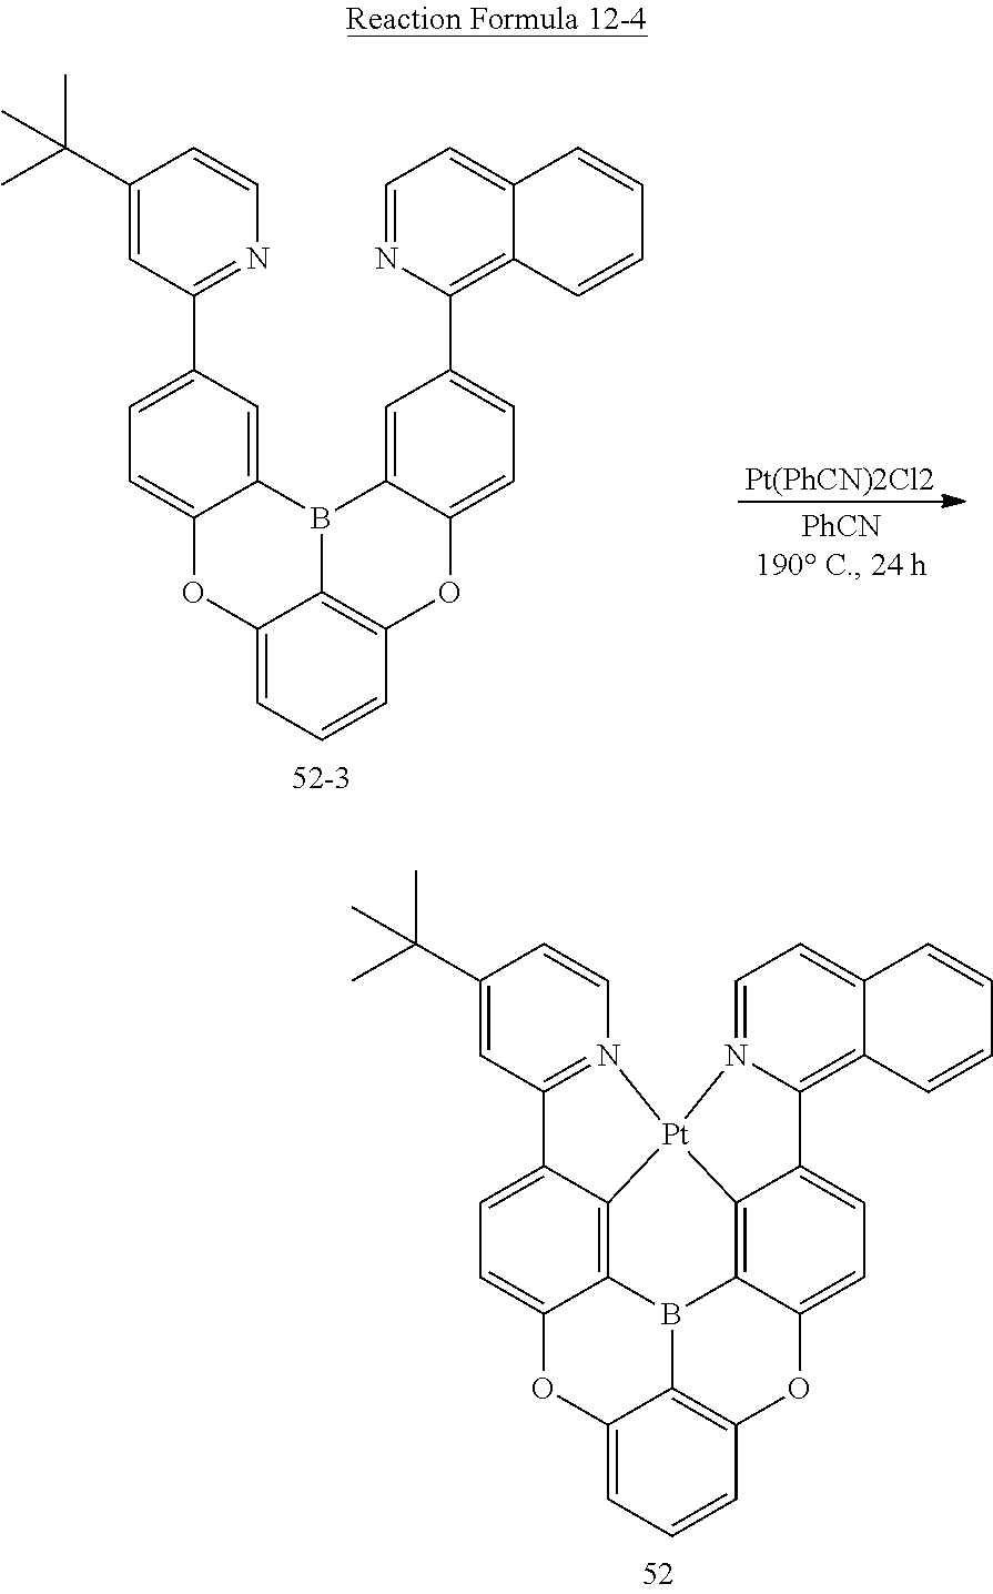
O1C2=CC=CC3=C2B2C4=C5C(=CC=C14)C1=N(C=CC(C(C)(C)C)=C1)[Pt]51C4=C2C(=CC=C4C2=C4C(=CC=N21)C=CC=C4)O3.O1C2=CC=CC3=C2B(C2=CC(C4=NC=CC(C(C)(C)C)=C4)=CC=C12)C1=CC(C2=C4C(=CC=N2)C=CC=C4)=CC=C1O3
